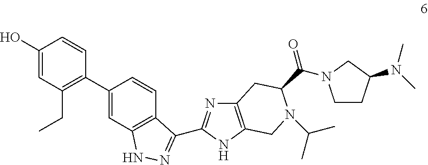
C1(C2=C(CC)C=C(O)C=C2)=CC2=C(C=C1)C(C1=NC3=C(N1)CN(C(C)C)C(C(=O)N1CCC(N(C)C)C1)C3)=NN2
